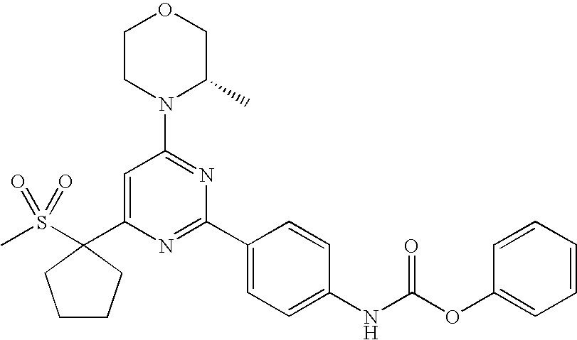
CS(C1(C2=CC(N3C(C)COCC3)=NC(C3=CC=C(NC(OC4=CC=CC=C4)=O)C=C3)=N2)CCCC1)(=O)=O
